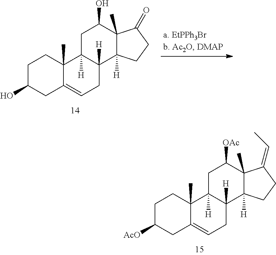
C1C2=CCC3([H])C([H])(C2(C)CCC1[AcO])CC([OAc])C1(C)C(=CC)CCC13[H].C1C2=CCC3([H])C([H])(C2(C)CCC1O)CC(O)C1(C)C(=O)CCC13[H]
